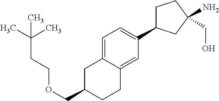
C1=C2C(=CC(C3CCC(CO)(N)C3)=C1)CCC(COCCC(C)(C)C)C2
